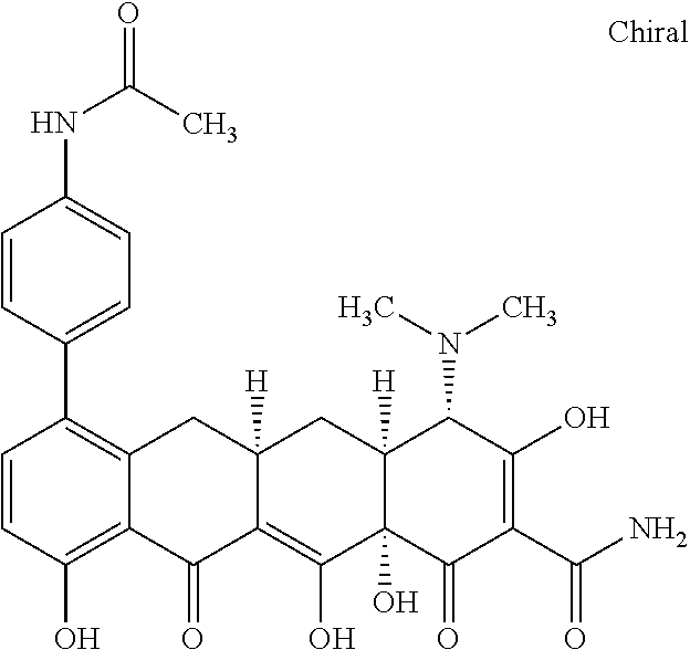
C12([H])C(O)(C(=O)C(C(N)=O)=C(O)C1N(C)C)C(O)=C1C([H])(C2)CC2=C(C3=CC=C(NC(=O)C)C=C3)C=CC(O)=C2C1=O
